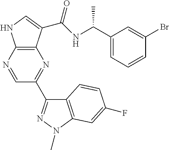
C12=C(C(C(NC(C3=CC=CC(Br)=C3)C)=O)=CN1)N=C(C1=NN(C)C3=C1C=CC(F)=C3)C=N2
